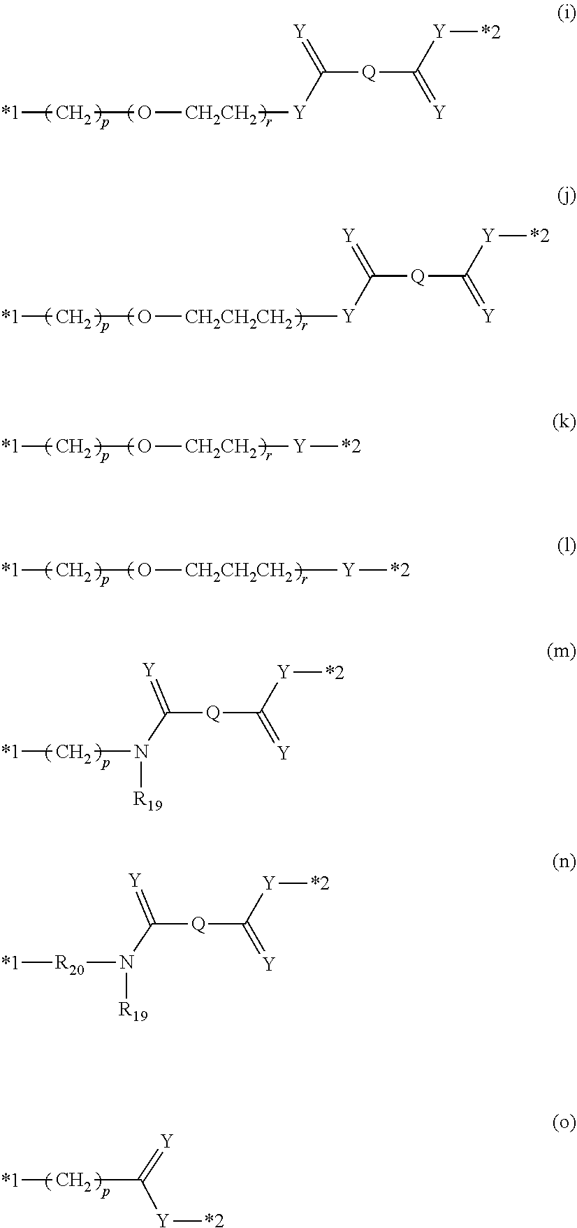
[*1]CO[CH2CH2][Y]C(=[Y])[Q]C(=[Y])[Y][*2].[*1]CO[CH2CH2CH2][Y]C(=[Y])[Q]C(=[Y])[Y][*2].[*1]CO[CH2CH2][Y][*2].[*1]CO[CH2CH2CH2][Y][*2].[*1]CN([R19])C([Q]C(=[Y])[Y][*2])=[Y].[*1]CC(=[Y])[Y][*2].[R19]N(C([Q]C(=[Y])[Y][*2])=[Y])[R20][*1]
